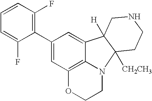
C12=C3N(CCO1)C1([CH2CH3])C([H])(C3=CC(C3=C(F)C=CC=C3F)=C2)CNCC1
